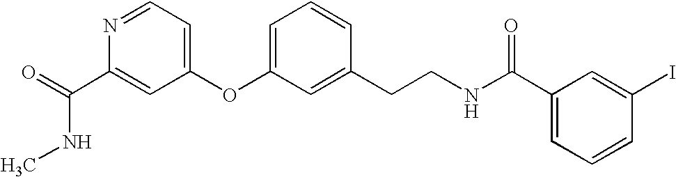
O=C(C1=CC(OC2=CC=CC(CCNC(C3=CC=CC(I)=C3)=O)=C2)=CC=N1)NC
